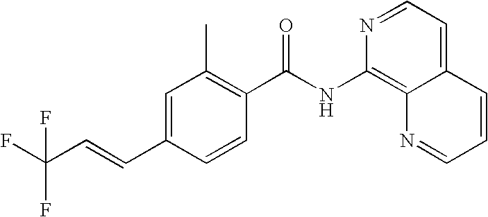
C1=C(C=CC(F)(F)F)C=CC(C(NC2=C3C(=CC=N2)C=CC=N3)=O)=C1C
